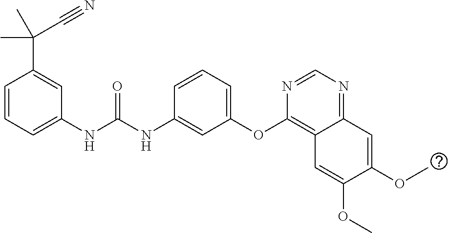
C1=CC=C(NC(NC2=CC(OC3=C4C(=NC=N3)C=C(OC)C(OC)=C4)=CC=C2)=O)C=C1C(C)(C)C#N
